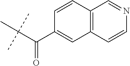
C1(C(C(C)(C)C)=O)=CC2=C(C=C1)C=NC=C2
